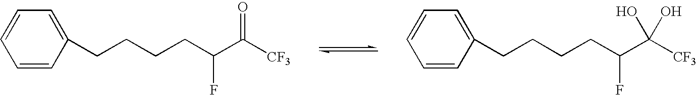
C1=CC(CCCCC(C([CF3])=O)F)=CC=C1.C1=CC(CCCCC(C([CF3])(O)O)F)=CC=C1
